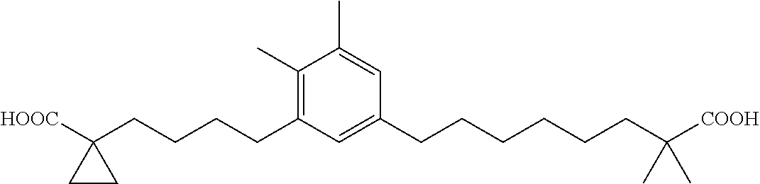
C1(C)=C(CCCCC2([HOOC])CC2)C=C(CCCCCCC([COOH])(C)C)C=C1C
